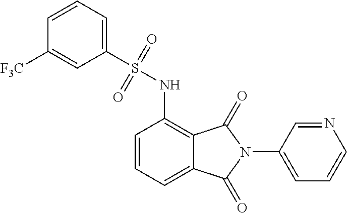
C1=CC=C2C(=C1NS(=O)(=O)C1=CC=CC([F3C])=C1)C(=O)N(C1=CC=CN=C1)C2=O
